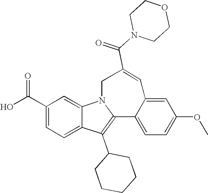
C1(C(O)=O)=CC=C2C(=C1)N1C(=C2C2CCCCC2)C2=CC=C(OC)C=C2C=C(C(N2CCOCC2)=O)C1
